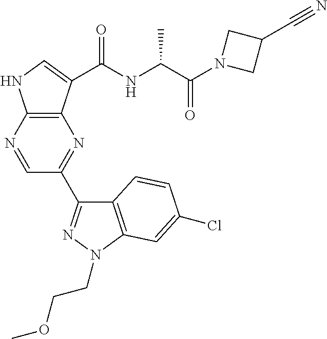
C1(C2=NN(CCOC)C3=C2C=CC(Cl)=C3)=NC2=C(NC=C2C(NC(C(N2CC(C#N)C2)=O)C)=O)N=C1
